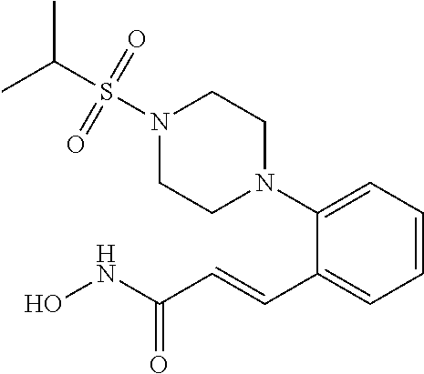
CC(C)S(N1CCN(C2=CC=CC=C2C=CC(NO)=O)CC1)(=O)=O
